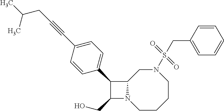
C1(CO)N2C(C1C1=CC=C(C#CCC(C)C)C=C1)CN(S(CC1=CC=CC=C1)(=O)=O)CCCC2
